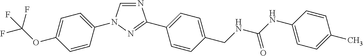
C1=C(N2C=NC(C3=CC=C(CNC(NC4=CC=C(C)C=C4)=O)C=C3)=N2)C=CC(OC(F)(F)F)=C1
